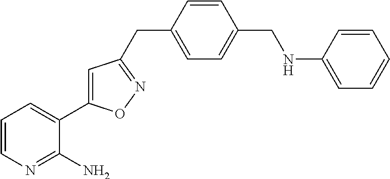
C(C1=CC=C(CNC2=CC=CC=C2)C=C1)C1=NOC(C2=CC=CN=C2N)=C1
